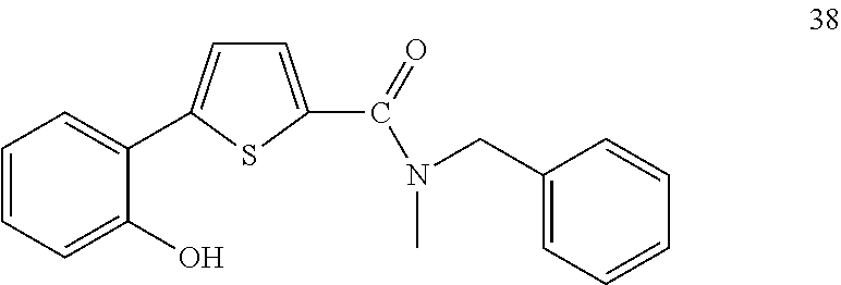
C1=CC=C(O)C(C2=CC=C(C(=O)N(C)CC3=CC=CC=C3)S2)=C1
